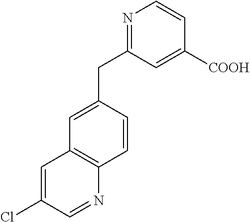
N1=C(CC2=CC3=C(C=C2)N=CC(Cl)=C3)C=C([COOH])C=C1
